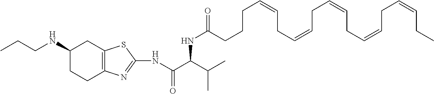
C1(NCCC)CCC2=C(C1)SC(NC(C(C(C)C)NC(=O)CCCC=CCC=CCC=CCC=CCC=CCC)=O)=N2
